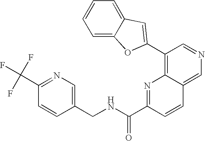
C1(C2=CC3=CC=CC=C3O2)=C2C(=CN=C1)C=CC(C(NCC1=CN=C(C(F)(F)F)C=C1)=O)=N2
